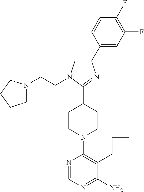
N1=CN=C(N)C(C2CCC2)=C1N1CCC(C2=NC(C3=CC(F)=C(F)C=C3)=CN2CCN2CCCC2)CC1
